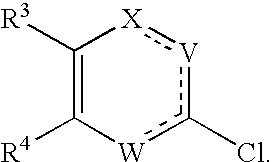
C1([R3])=C([R4])[W]c(Cl)[V]:[X]1
